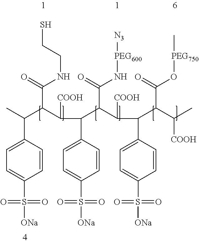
C1=CC(C(C)C(C(C(C2=CC=C(S(=O)(=O)[ONa])C=C2)C(C(C(C2=CC=C(S(=O)(=O)[ONa])C=C2)C(C(C)[COOH])C(=O)O[PEG750]C)[COOH])C(=O)N[PEG600][N3])[COOH])C(=O)NCCS)=CC=C1S(=O)(=O)[ONa]
